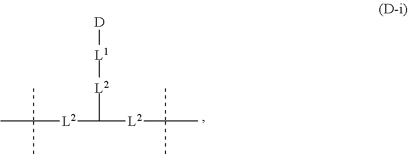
CC(C)(C)[L2]C([L2]C(C)(C)C)[L2][L1][D]
